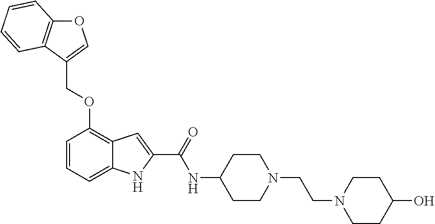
O1C2=C(C(COC3=C4C(=CC=C3)NC(C(=O)NC3CCN(CCN5CCC(O)CC5)CC3)=C4)=C1)C=CC=C2
